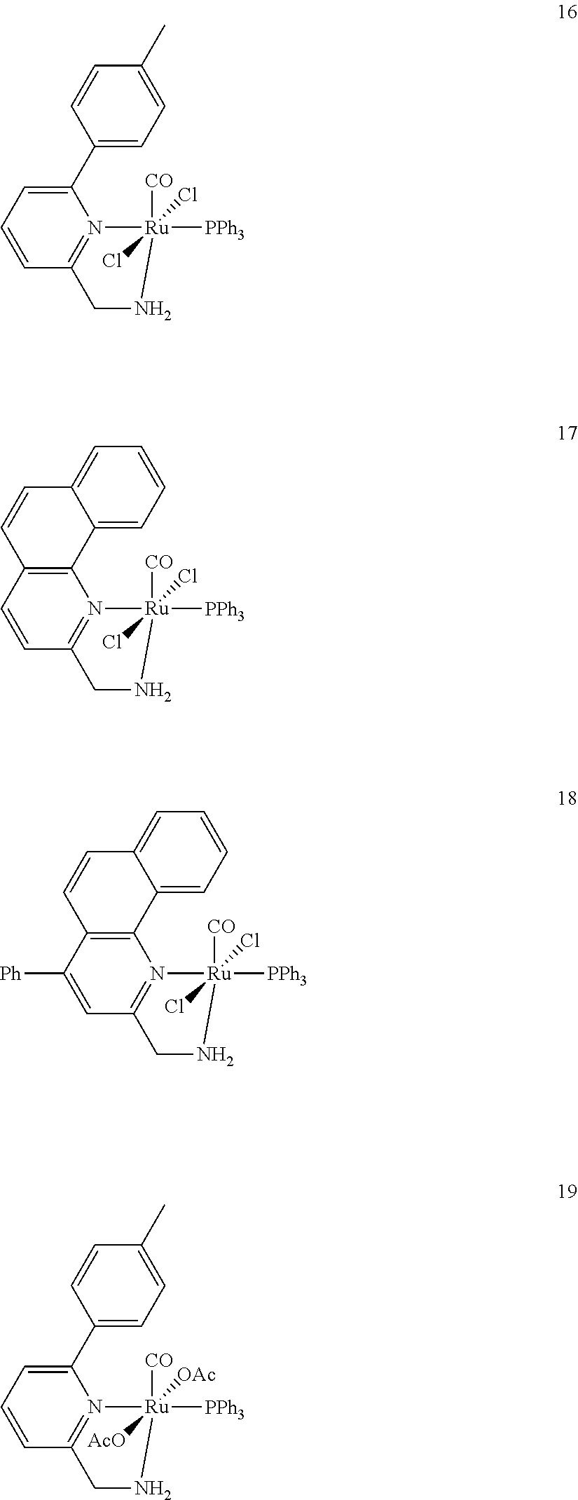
C1=CC2=N(C(C3=CC=C(C)C=C3)=C1)[Ru]([PPh3])(Cl)([CO])(Cl)NC2.C1=CC2=N(C3=C1C=CC1=CC=CC=C31)[Ru]([PPh3])(Cl)([CO])(Cl)NC2.C1([Ph])=CC2=N(C3=C1C=CC1=CC=CC=C31)[Ru]([PPh3])(Cl)([CO])(Cl)NC2.C1=CC2=N(C(C3=CC=C(C)C=C3)=C1)[Ru]([PPh3])([AcO])([CO])([OAc])NC2
